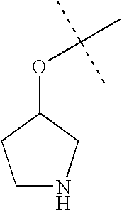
C1NCC(OC(C)(C)C)C1
